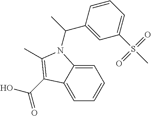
C(O)(=O)C1=C(C)N(C(C)C2=CC(S(C)(=O)=O)=CC=C2)C2=CC=CC=C21
